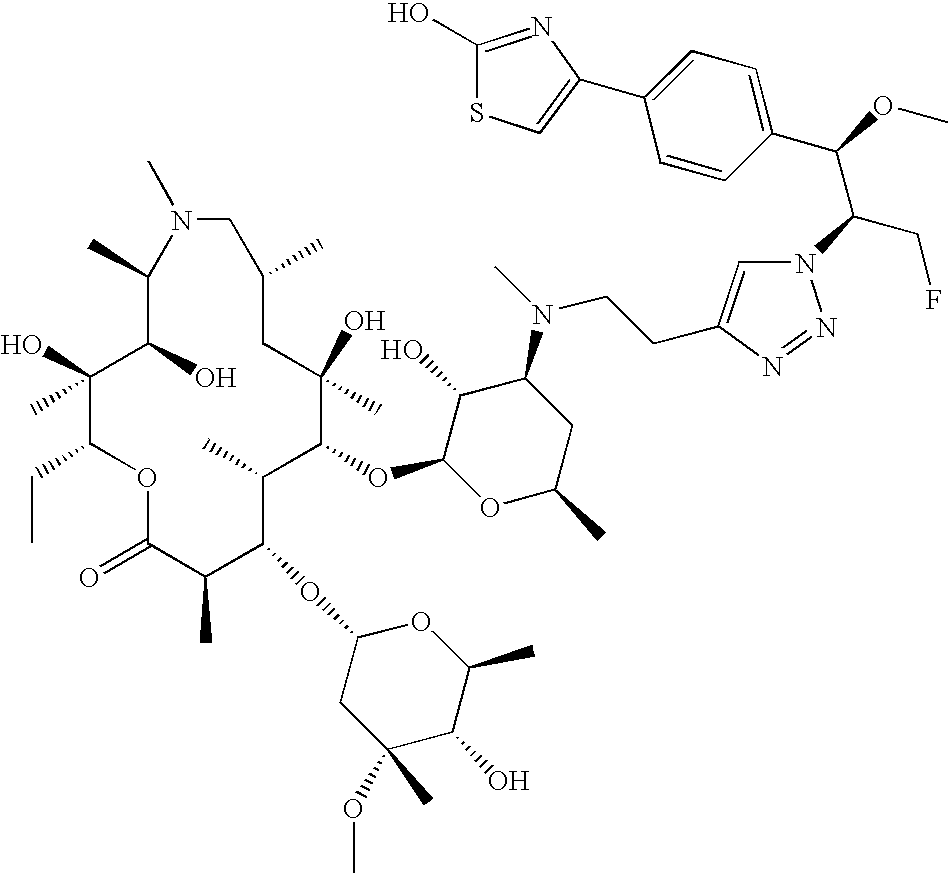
C1(O)(C)C(CC)OC(=O)C(C)C(OC2CC(OC)(C)C(O)C(C)O2)C(C)C(OC2OC(C)CC(N(C)CCC3=CN(C(CF)C(C4=CC=C(C5=CSC(O)=N5)C=C4)OC)N=N3)C2O)C(O)(C)CC(C)CN(C)C(C)C1O
